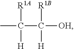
C(C([OH])([R1B])[H])(C)([R1A])[H]
